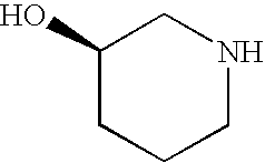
C1(O)CCCNC1
